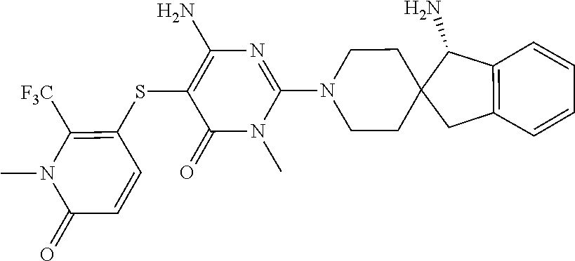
N1(C)C(N2CCC3(C(N)C4=C(C=CC=C4)C3)CC2)=NC(N)=C(SC2=C([F3C])N(C)C(=O)C=C2)C1=O
